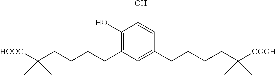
C1(O)=CC(CCCCC(C)(C)[COOH])=CC(CCCCC(C)(C)[HOOC])=C1O
